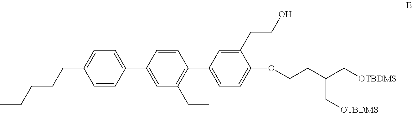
C1=CC(C2=CC(CC)=C(C3=CC=C(OCCC(C[OTBDMS])C[OTBDMS])C(CCO)=C3)C=C2)=CC=C1CCCCC
